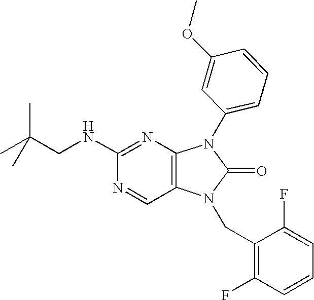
C12=C(N=C(NCC(C)(C)C)N=C1)N(C1=CC=CC(OC)=C1)C(=O)N2CC1=C(F)C=CC=C1F
